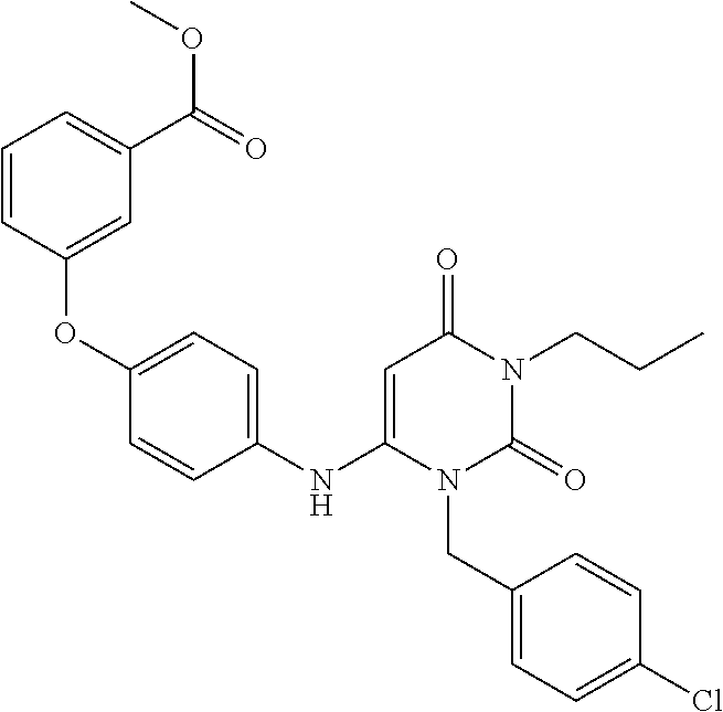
C1=CC(OC2=CC=C(NC3=CC(=O)N(CCC)C(=O)N3CC3=CC=C(Cl)C=C3)C=C2)=CC(C(=O)OC)=C1
